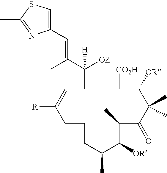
[OZ]C(CC=C(CCCC(C(C(C(C(C(C[CO2H])[OR])(C)C)=O)C)[OR])C)[R])(C(C)=CC1=CSC(C)=N1)[H]
